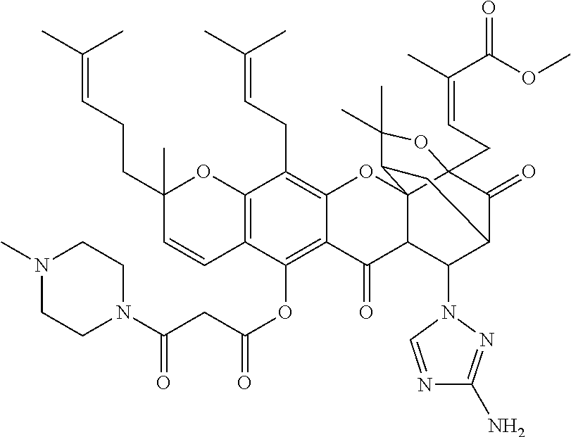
C12=C(C=CC(CCC=C(C)C)(C)O1)C(OC(CC(N1CCN(C)CC1)=O)=O)=C1C(=C2CC=C(C)C)OC23C4(CC=C(C)C(OC)=O)C(=O)C(C(N5C=NC(N)=N5)C2C1=O)CC3C(C)(C)O4
